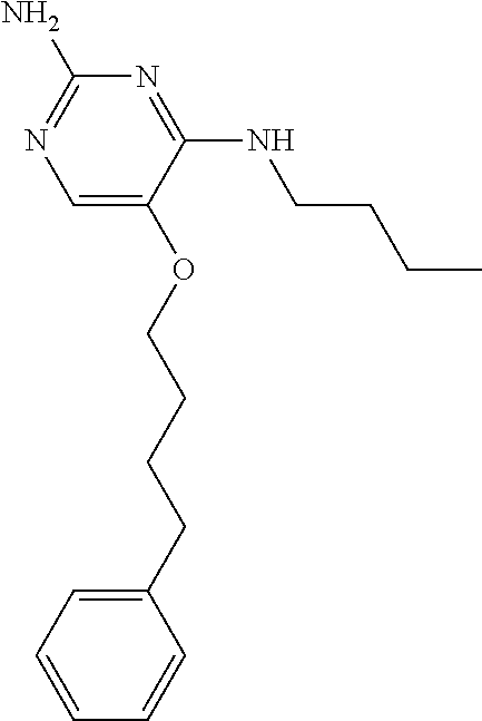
C1(N)=NC=C(OCCCCC2=CC=CC=C2)C(NCCCC)=N1
